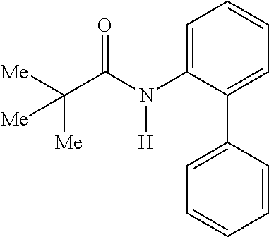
C1=C(N(C(C([Me])([Me])[Me])=O)[H])C(C2=CC=CC=C2)=CC=C1
